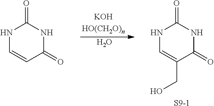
O.N1C=C(CO)C(=O)NC1=O.[S9-1].N1C=CC(=O)NC1=O
